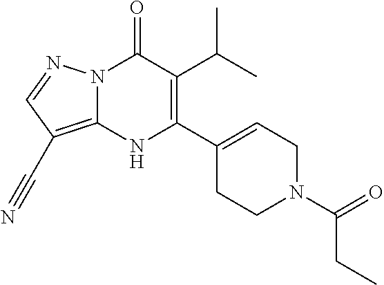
N12C(=C(C#N)C=N1)NC(C1=CCN(C(CC)=O)CC1)=C(C(C)C)C2=O
